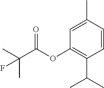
C1=CC(C)=CC(OC(C(C)(C)F)=O)=C1C(C)C
